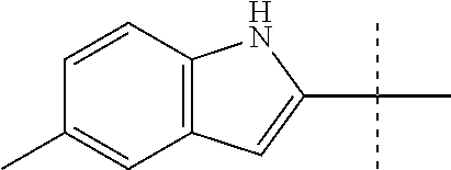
C12=C(C=C(C)C=C1)C=C(C(C)(C)C)N2
